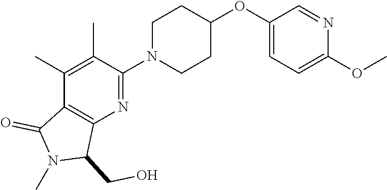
C1(C)=C(C)C(N2CCC(OC3=CC=C(OC)N=C3)CC2)=NC2=C1C(=O)N(C)C2CO
